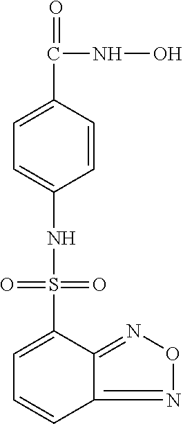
C1=C(C(=O)NO)C=CC(NS(=O)(=O)C2=CC=CC3=NON=C23)=C1
